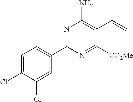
C1(C2=NC(N)=C(C=C)C([CO2Me])=N2)=CC=C(Cl)C(Cl)=C1
